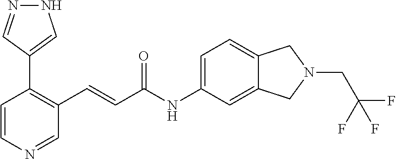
C1=CN=CC(C=CC(NC2=CC=C3C(=C2)CN(CC(F)(F)F)C3)=O)=C1C1=CNN=C1
